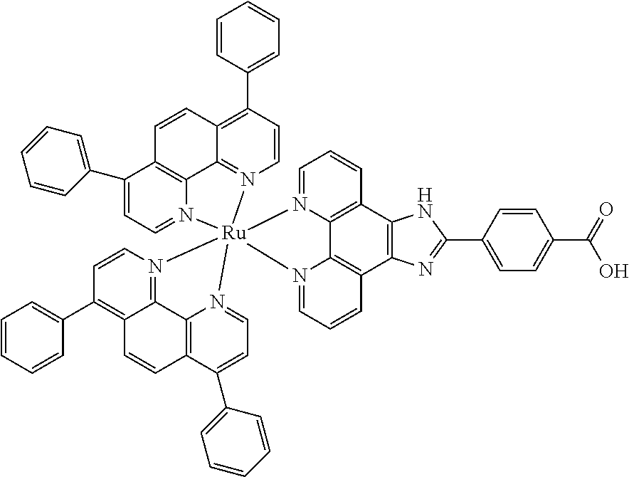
C1(C2=CC=CC=C2)=CC=N2C3=C1C=CC1=C(C4=CC=CC=C4)C=CN(=C31)[Ru]213(N2=CC=CC4=C2C2=C(C5=C4NC(C4=CC=C(C(=O)O)C=C4)=N5)C=CC=N12)N1=CC=C(C2=CC=CC=C2)C2=C1C1=N3C=CC(C3=CC=CC=C3)=C1C=C2
